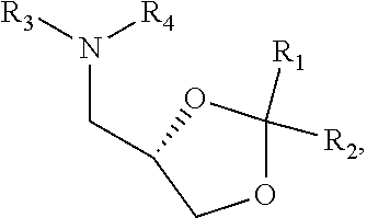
O1C([R1])([R2])OC(CN([R3])[R4])C1
